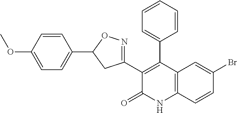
C1(Br)=CC2=C(C=C1)NC(=O)C(C1=NOC(C3=CC=C(OC)C=C3)C1)=C2C1=CC=CC=C1
